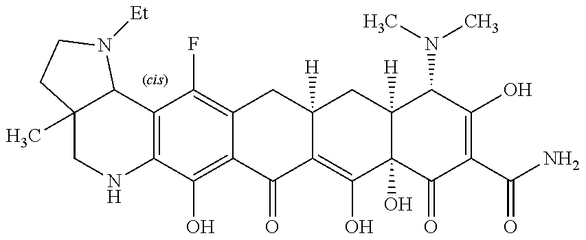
C12=C(C(O)=C3C(=C1F)CC1([H])C(=C(O)C4(O)C([H])(C1)C(N(C)C)C(O)=C(C(N)=O)C4=O)C3=O)NCC1(C)C2N([Et])CC1
